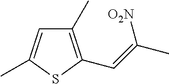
C1(C)=C(C=C(C)[O2N])SC(C)=C1
